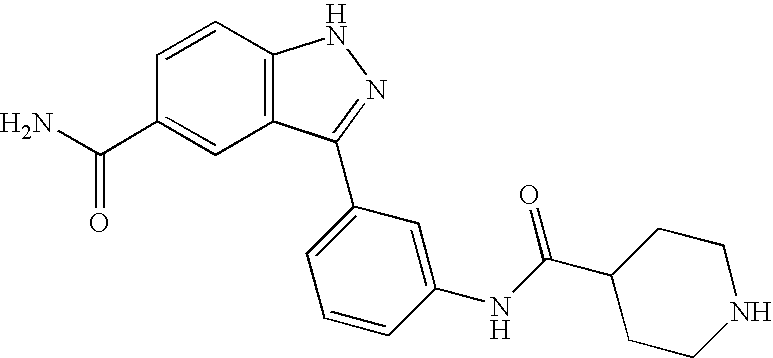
C1=CC2=C(C=C1C(N)=O)C(C1=CC=CC(NC(C3CCNCC3)=O)=C1)=NN2
